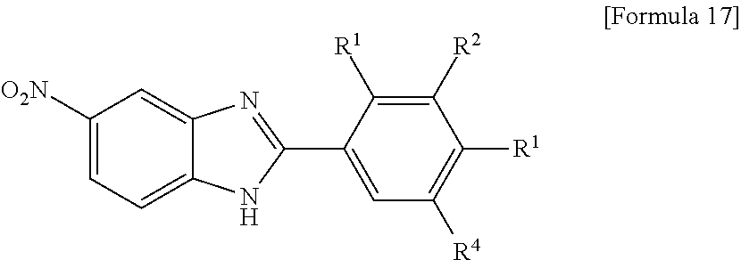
C1([O2N])=CC=C2C(=C1)N=C(C1=CC([R4])=C([R1])C([R2])=C1[R1])N2
